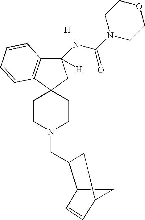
C12CC(C=C1)CC2CN1CCC2(CC1)C1=C(C(NC(N3CCOCC3)=O)([H])C2)C=CC=C1.[H]
